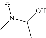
N(C)(C(C)O)[H]
